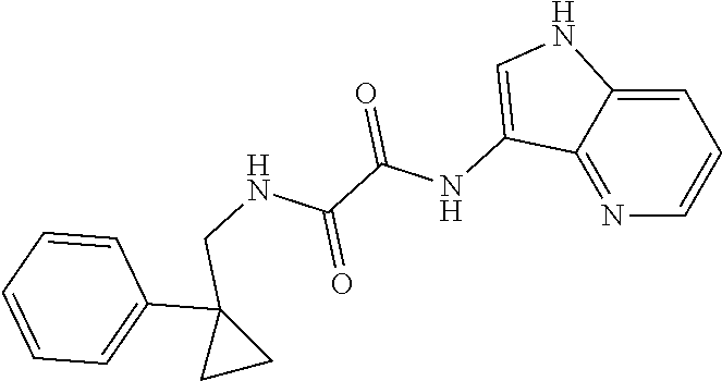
N1=C2C(=CC=C1)NC=C2NC(C(NCC1(C2=CC=CC=C2)CC1)=O)=O
